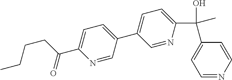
C1(C(O)(C)C2=CC=C(C3=CC=C(C(CCCC)=O)N=C3)C=N2)=CC=NC=C1
